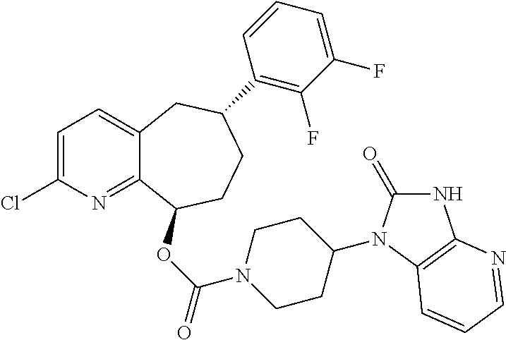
C1=C(Cl)N=C2C(=C1)CC(C1=C(F)C(F)=CC=C1)CCC2OC(=O)N1CCC(N2C(=O)NC3=C2C=CC=N3)CC1
